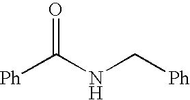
[Ph]C(NC[Ph])=O
